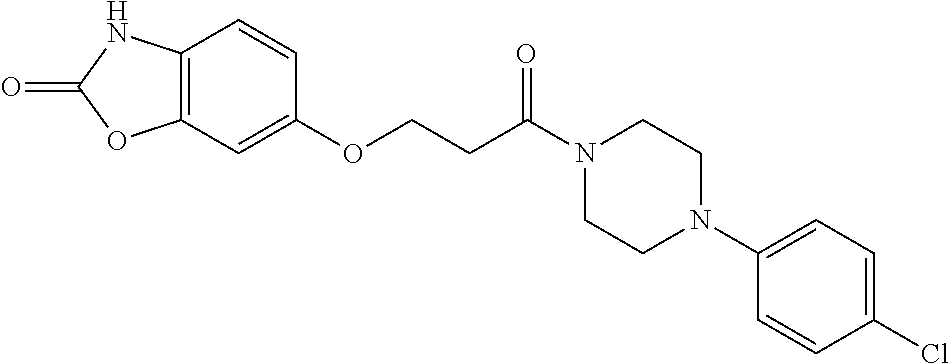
C12=C(C=C(OCCC(N3CCN(C4=CC=C(Cl)C=C4)CC3)=O)C=C1)OC(=O)N2
